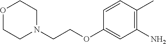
O1CCN(CCOC2=CC(N)=C(C)C=C2)CC1
